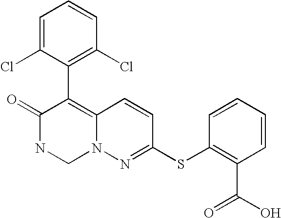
O=C1NCN2C(=C1C1=C(Cl)C=CC=C1Cl)C=CC(SC1=C(C(=O)O)C=CC=C1)=N2
